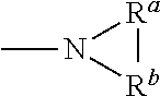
CN1[Ra][Rb]1
